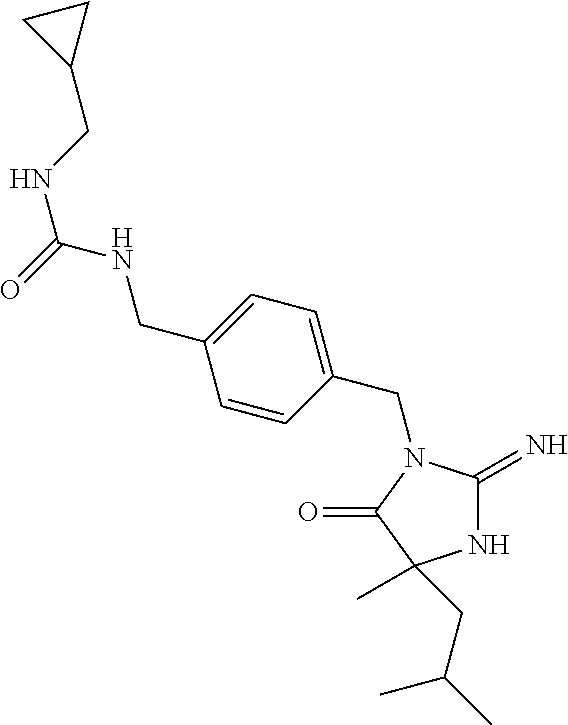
C1=CC(CN2C(=N)NC(C)(CC(C)C)C2=O)=CC=C1CNC(=O)NCC1CC1
